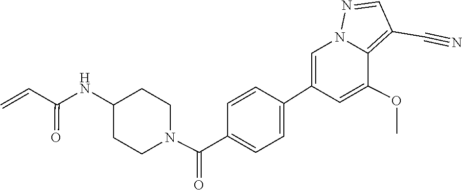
C(=C)C(=O)NC1CCN(C(C2=CC=C(C3=CN4N=CC(C#N)=C4C(OC)=C3)C=C2)=O)CC1
